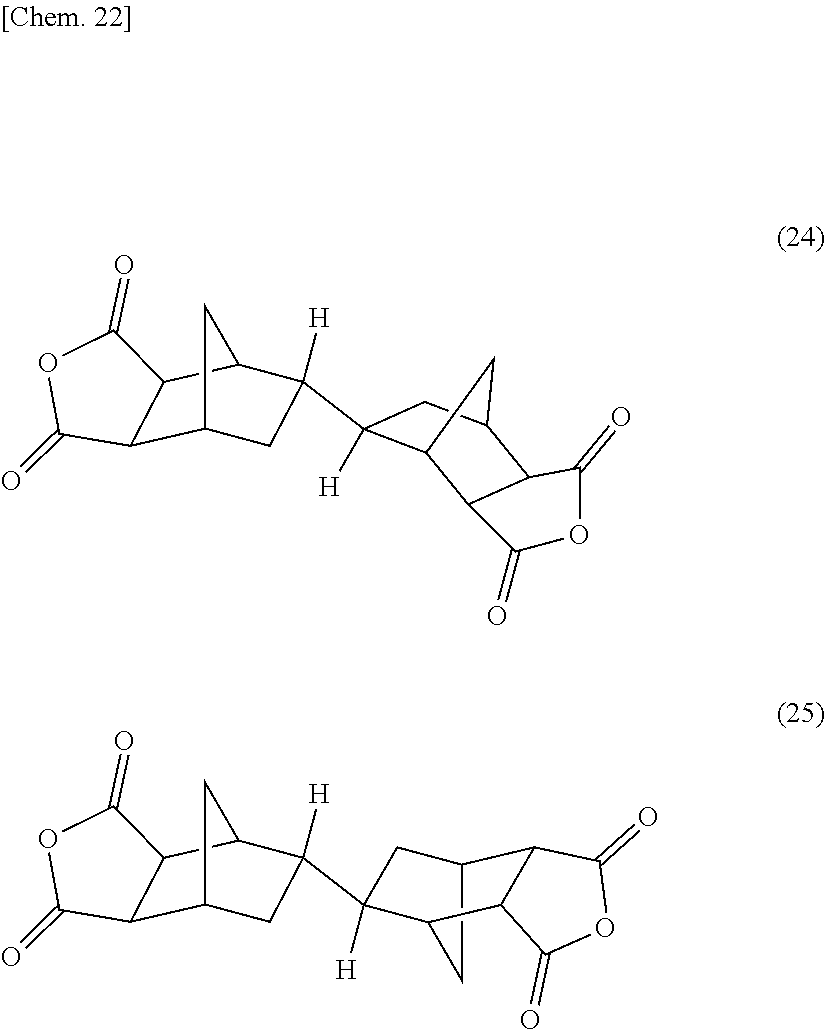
C12CC(C3C1C(=O)OC3=O)C(C1([H])CC3C4C(C1C3)C(=O)OC4=O)([H])C2.C12C3CC([H])(C4([H])C5C6C(C(C4)C5)C(=O)OC6=O)C(C1C(=O)OC2=O)C3
